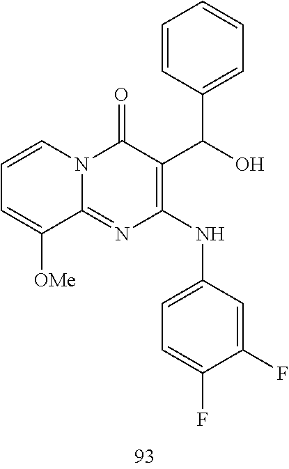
C1=CC=C([OMe])C2=NC(NC3=CC=C(F)C(F)=C3)=C(C(O)C3=CC=CC=C3)C(=O)N12
